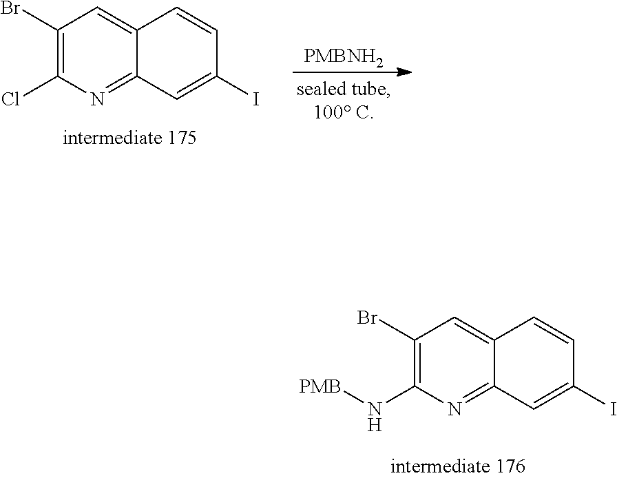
C1(Br)=C(N[PMB])N=C2C(=C1)C=CC(I)=C2.C1(Br)=C(Cl)N=C2C(=C1)C=CC(I)=C2.[PMBNH2]
